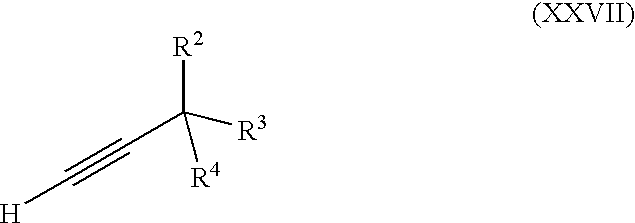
C(C([R3])([R2])[R4])#C[H]
